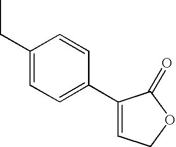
C1=CC(C2=CCOC2=O)=CC=C1CC
